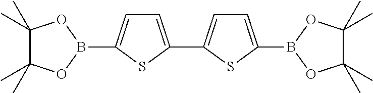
C1=C(C2=CC=C(B3OC(C)(C)C(C)(C)O3)S2)SC(B2OC(C)(C)C(C)(C)O2)=C1
